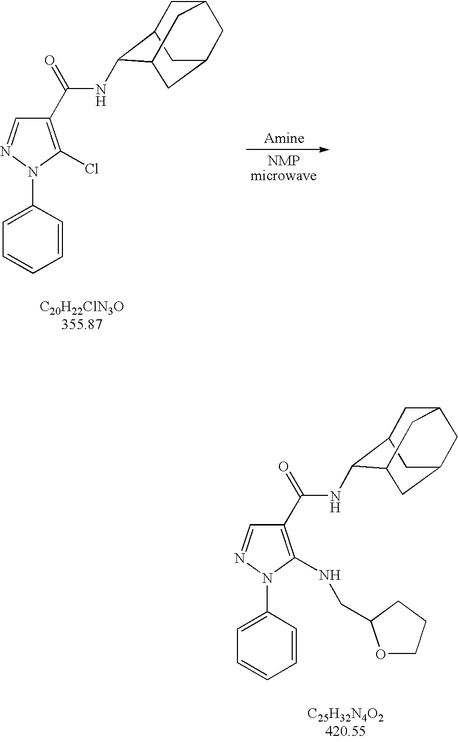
C1=C(N2N=CC(C(=O)NC3C4CC5CC(CC3C5)C4)=C2Cl)C=CC=C1.C1=C(N2N=CC(C(=O)NC3C4CC5CC(CC3C5)C4)=C2NCC2OCCC2)C=CC=C1
